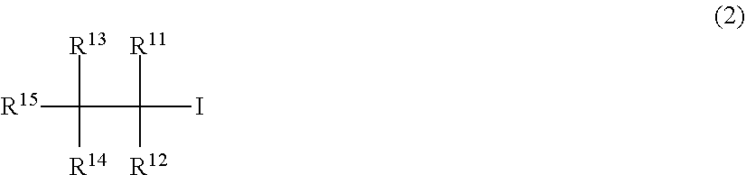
[R15]C([R13])(C([R11])(I)[R12])[R14]
